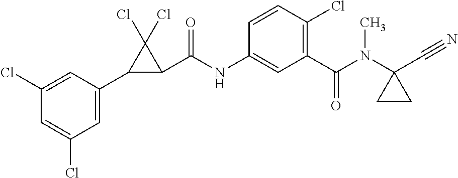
C1(Cl)=CC(C2C(C(NC3=CC(C(=O)N(C4(C#N)CC4)C)=C(Cl)C=C3)=O)C2(Cl)Cl)=CC(Cl)=C1
